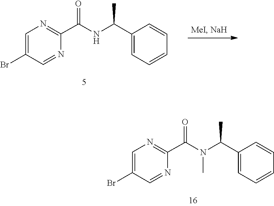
C1(C(=O)N(C(C2=CC=CC=C2)C)C)=NC=C(Br)C=N1.C1(C(=O)NC(C2=CC=CC=C2)C)=NC=C(Br)C=N1
